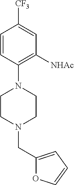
C1=CC(N2CCN(CC3=CC=CO3)CC2)=C([NHAc])C=C1[CF3]
